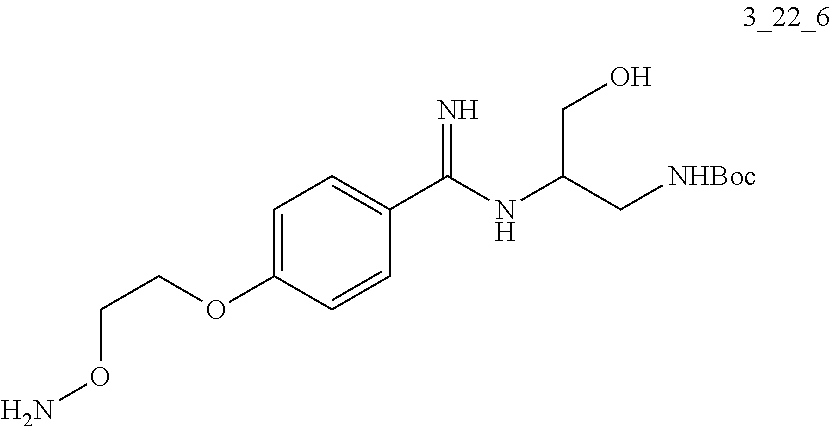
C1=C(OCCON)C=CC(C(NC(C[NHBoc])CO)=N)=C1
